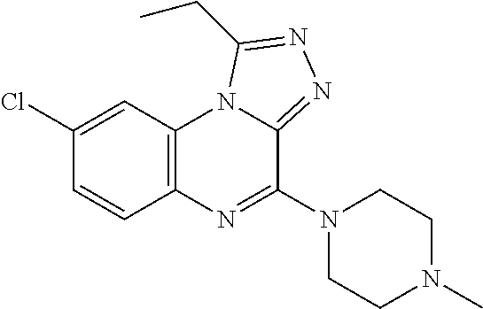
C12=C(C=C(Cl)C=C1)N1C(=NN=C1CC)C(N1CCN(C)CC1)=N2
